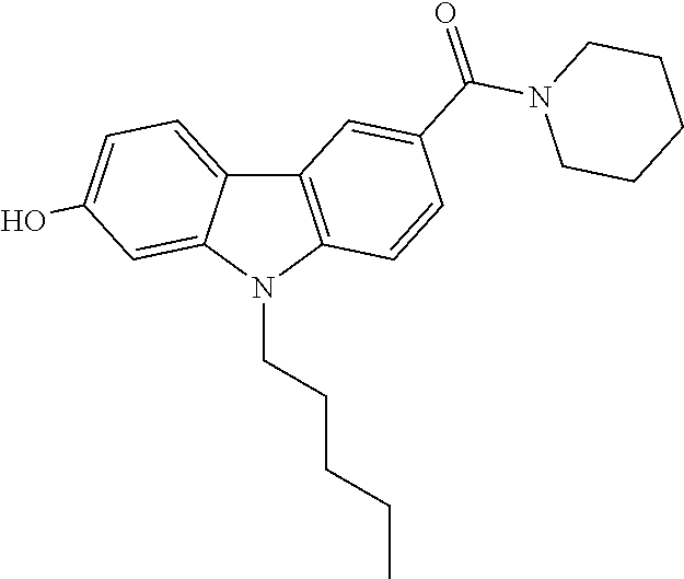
C12=C(N(CCCCC)C3=CC(O)=CC=C13)C=CC(C(=O)N1CCCCC1)=C2
